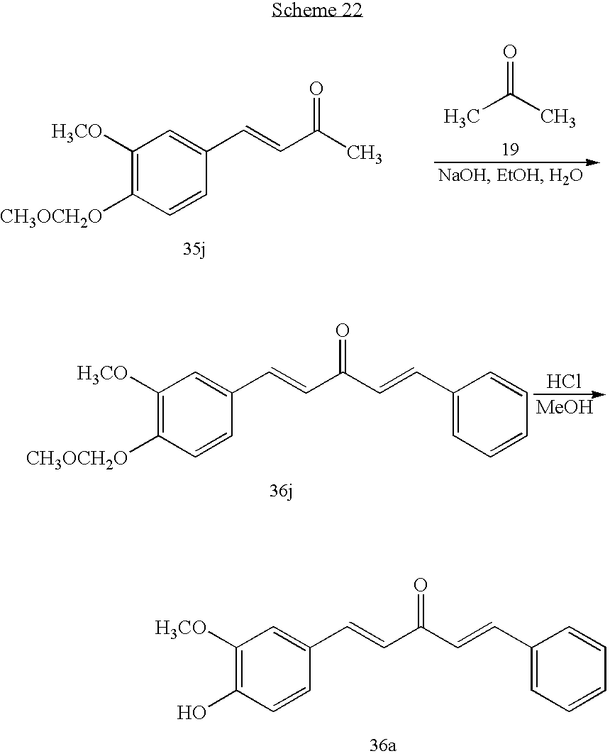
O=C(C)C.C1([H3CO])=C([CH3OCH2O])C=CC(C=CC(C)=O)=C1.C1([H3CO])=C(O)C=CC(C=CC(C=CC2=CC=CC=C2)=O)=C1.Cl.[MeOH].C1([H3CO])=C([CH3OCH2O])C=CC(C=CC(C=CC2=CC=CC=C2)=O)=C1
